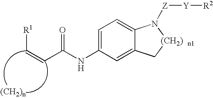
C(NC1=CC=C2C(=C1)C[(CH2)  n1]N2[Z][Y][R2])(=O)C=C[R1]
